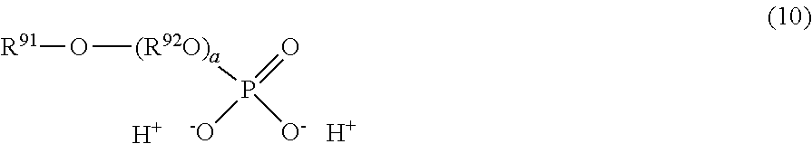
[R91]O[(R92O)a]P(=O)([-O])[O-].[H].[H]
